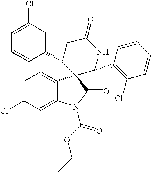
C1(C2CC(=O)NC(C3=C(Cl)C=CC=C3)C23C2=CC=C(Cl)C=C2N(C(=O)OCC)C3=O)=CC(Cl)=CC=C1
